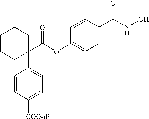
C1=CC(C(NO)=O)=CC=C1OC(C1(C2=CC=C([COO-iPr])C=C2)CCCCC1)=O
